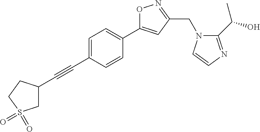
C1=C(C#CC2CS(=O)(=O)CC2)C=CC(C2=CC(CN3C(C(O)C)=NC=C3)=NO2)=C1
